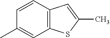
C12=C(C=CC(C)=C1)C=C(C)S2
